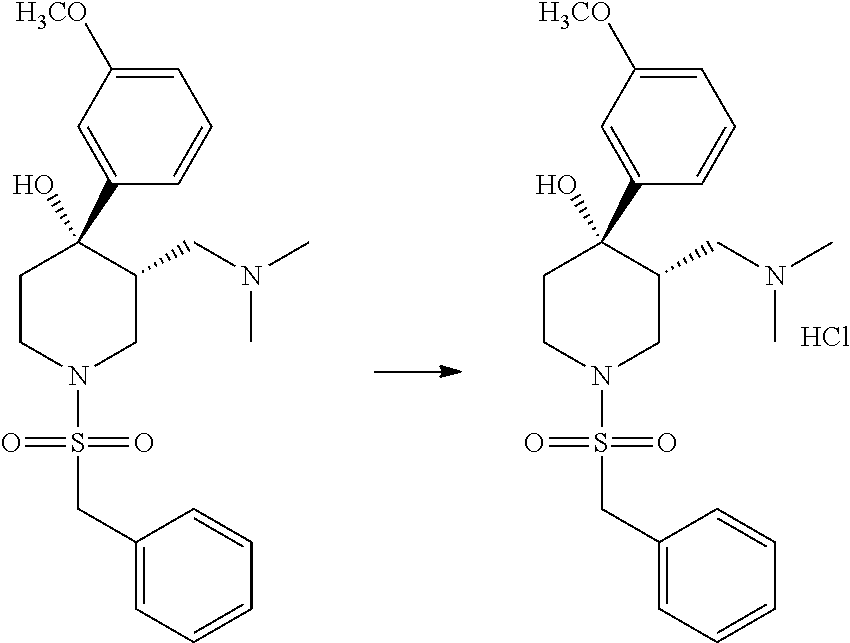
C1CN(S(CC2=CC=CC=C2)(=O)=O)CC(CN(C)C)C1(C1=CC([H3CO])=CC=C1)O.Cl.C1CN(S(CC2=CC=CC=C2)(=O)=O)CC(CN(C)C)C1(C1=CC([H3CO])=CC=C1)O
